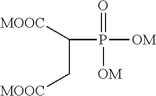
C(P([OM])(=O)[OM])([MOOC])C[MOOC]
